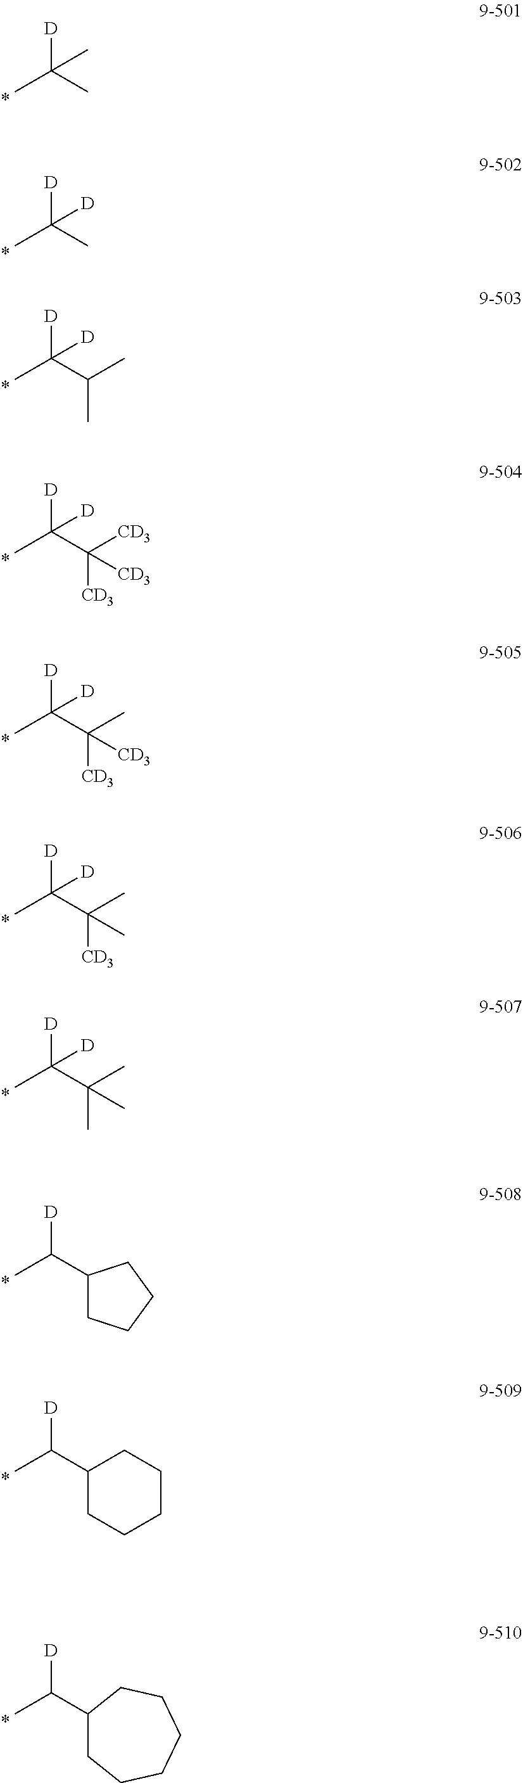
[D]C(C)(C)C.[D]C(C)(C)[D].[D]C(C(C)C)(C)[D].[D]C(C([CD3])([CD3])[CD3])(C)[D].[D]C(C(C)([CD3])[CD3])(C)[D].[D]C(C(C)([CD3])C)(C)[D].[D]C(C(C)(C)C)(C)[D].[D]C(C1CCCC1)C.[D]C(C1CCCCC1)C.[D]C(C1CCCCCC1)C
